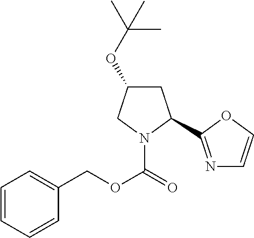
C1C(OC(C)(C)C)CN(C(OCC2=CC=CC=C2)=O)C1C1=NC=CO1
